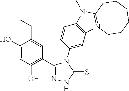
C1(O)=CC(O)=C(C2=NNC(=S)N2C2=CC3=C(C=C2)N(C)C2=N3CCCCCC2)C=C1CC
